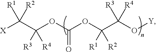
[X]C([R1])([R2])C(OC(OC(C(O[Y])([R3])[R4])([R1])[R2])=O)([R3])[R4]
